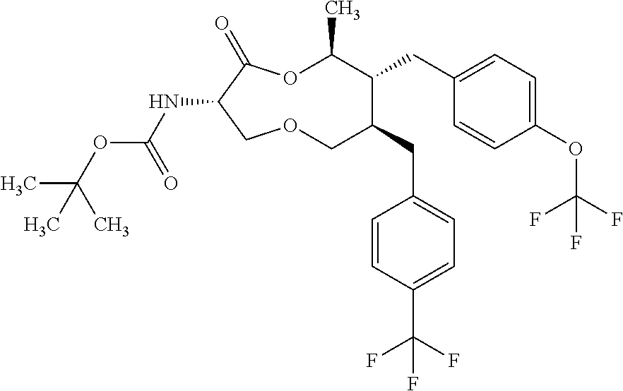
N(C1C(=O)OC(C)C(CC2=CC=C(OC(F)(F)F)C=C2)C(CC2=CC=C(C(F)(F)F)C=C2)COC1)C(OC(C)(C)C)=O
